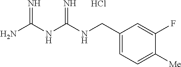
C(C1=CC=C([Me])C(F)=C1)NC(NC(N)=N)=N.Cl
